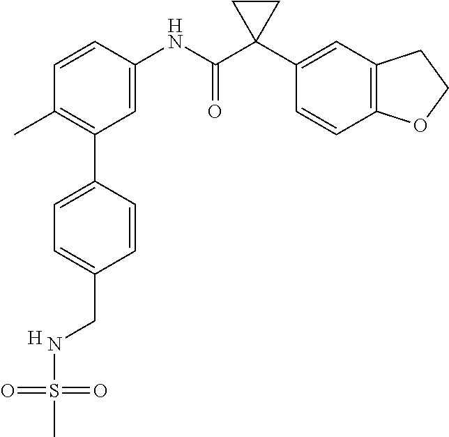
C1=C(NC(C2(C3=CC4=C(C=C3)OCC4)CC2)=O)C=CC(C)=C1C1=CC=C(CNS(=O)(=O)C)C=C1.[H]
